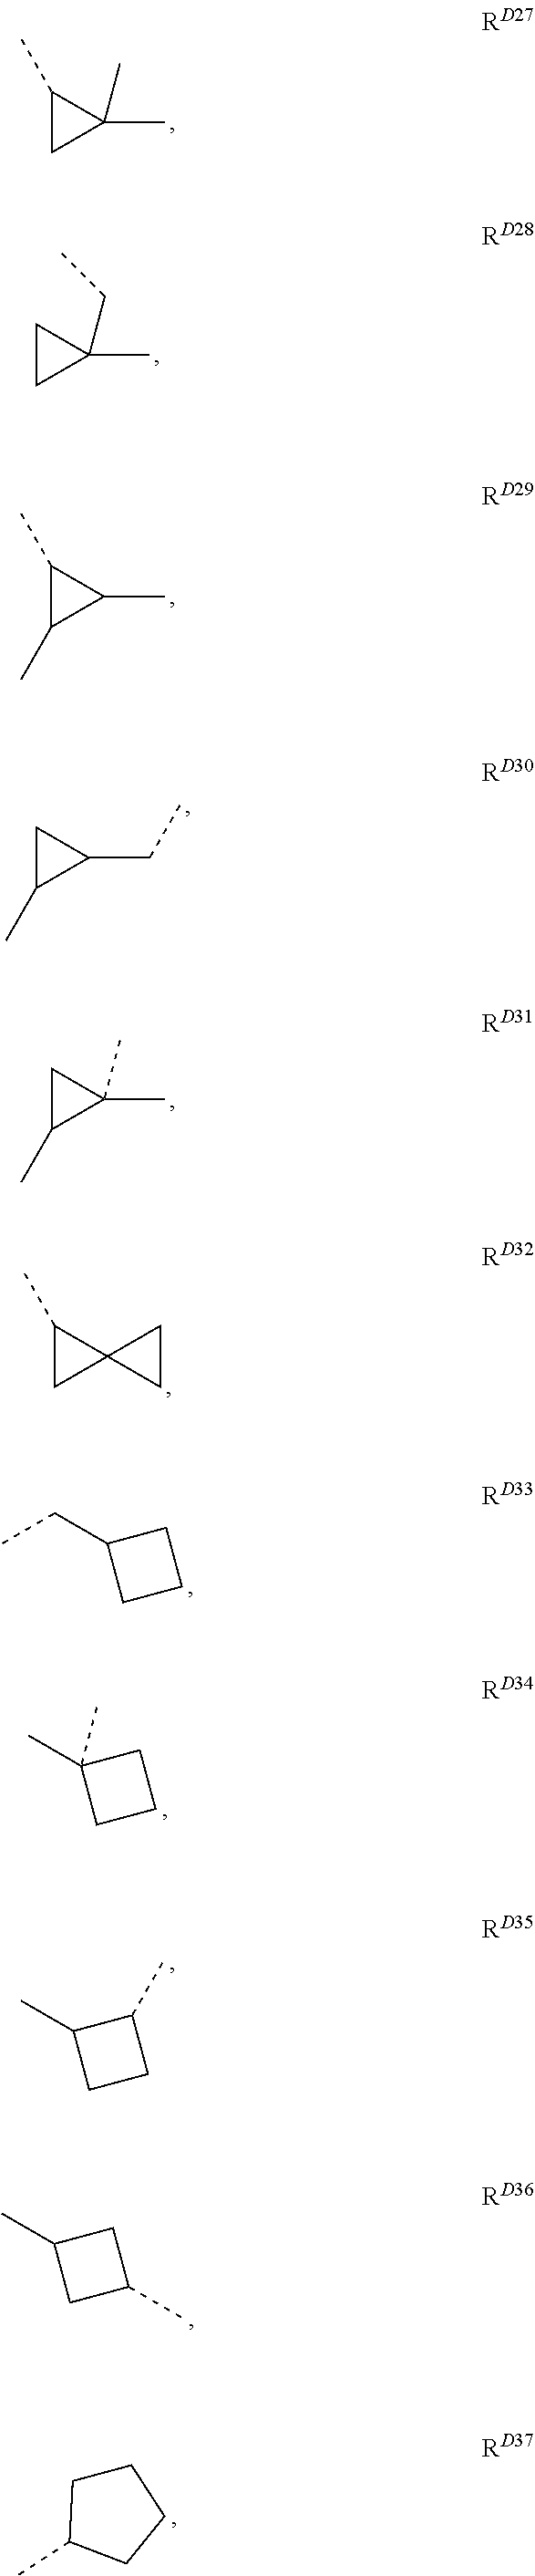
C1(C)CC1(C)C.C1CC1(C)CC.C1(C)C(C)C1C.C1C(C)C1CC.C1C(C)C1(C)C.C12(C(C)C1)CC2.C1(CC)CCC1.C1(C)(C)CCC1.C1(C)CCC1C.C1(C)CC(C)C1.C1CC(C)CC1
